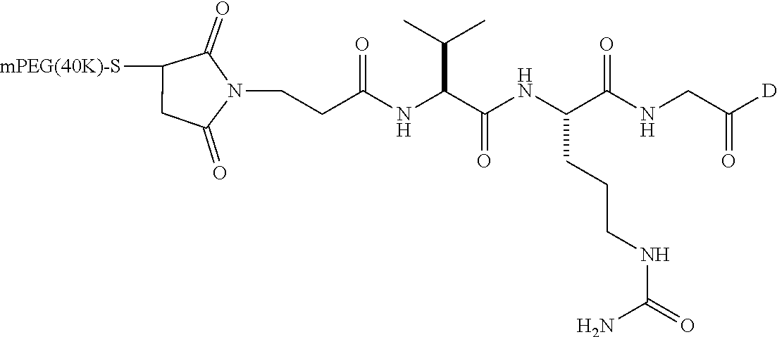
C1([mPEG(40K)-S])CC(=O)N(CCC(NC(C(NC(C(NCC([D])=O)=O)CCCNC(=O)N)=O)C(C)C)=O)C1=O
